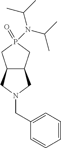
C12C(CP(=O)(N(C(C)C)C(C)C)C1)CN(CC1=CC=CC=C1)C2
